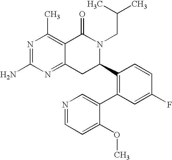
C12=NC(N)=NC(C)=C1C(=O)N(CC(C)C)C(C1=C(C3=CN=CC=C3OC)C=C(F)C=C1)C2
